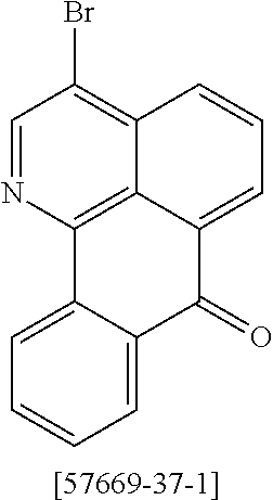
C1=C2C(=CC=C1)C1=C3C(=C(Br)C=N1)C=CC=C3C2=O.[[57669-37-1]]
